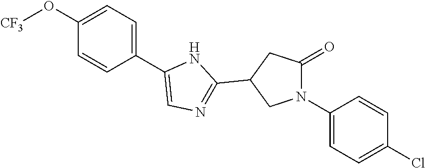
C1=C(C2=CN=C(C3CN(C4=CC=C(Cl)C=C4)C(=O)C3)N2)C=CC(O[CF3])=C1
